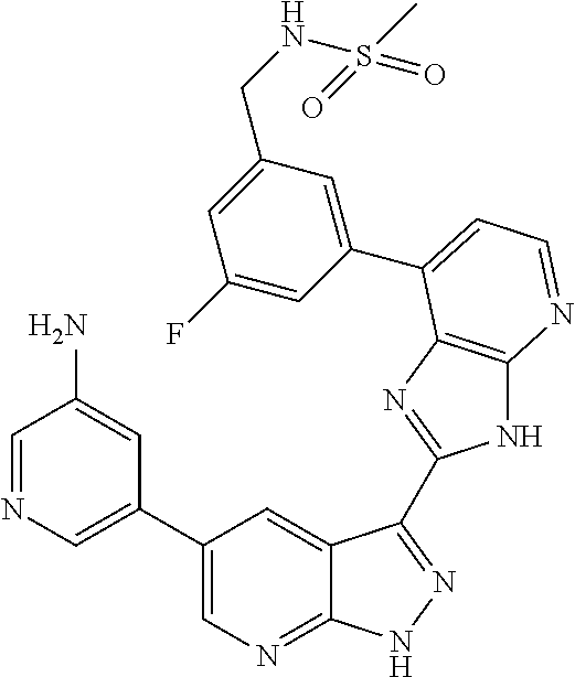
C1=NC=C(C2=CN=C3C(=C2)C(C2=NC4=C(N2)N=CC=C4C2=CC(CNS(C)(=O)=O)=CC(F)=C2)=NN3)C=C1N
